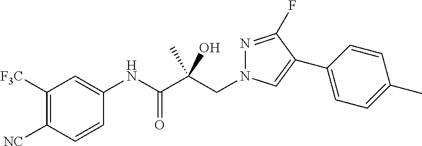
C(C(C(NC1=CC([F3C])=C([NC])C=C1)=O)(O)C)N1N=C(F)C(C2=CC=C(C)C=C2)=C1
